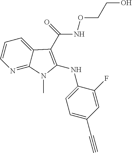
C1=CC=C2C(=N1)N(C)C(NC1=CC=C(C#C)C=C1F)=C2C(NOCCO)=O
